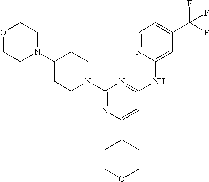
C1(C2CCOCC2)=CC(NC2=CC(C(F)(F)F)=CC=N2)=NC(N2CCC(N3CCOCC3)CC2)=N1
